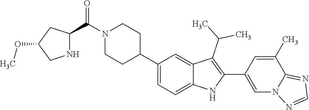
C1(C2CCN(C(C3NCC(OC)C3)=O)CC2)=CC=C2C(=C1)C(C(C)C)=C(C1=CN3C(=NC=N3)C(C)=C1)N2
